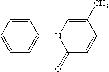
C1=CC=CC=C1N1C(=O)C=CC(C)=C1
